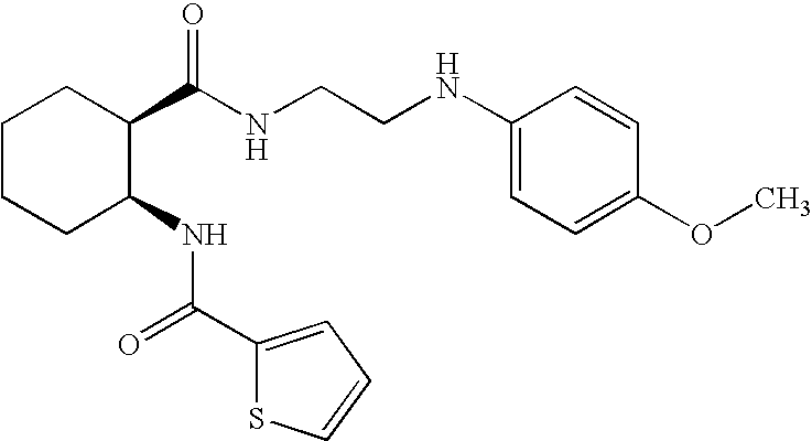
C1CCC(NC(C2=CC=CS2)=O)C(C(NCCNC2=CC=C(OC)C=C2)=O)C1
